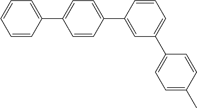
C1=CC(C2=CC=C(C3=CC(C4=CC=C(C)C=C4)=CC=C3)C=C2)=CC=C1
